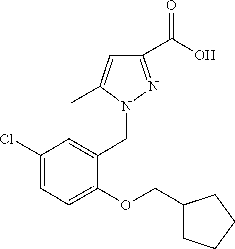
C1(C(O)=O)=NN(CC2=CC(Cl)=CC=C2OCC2CCCC2)C(C)=C1
